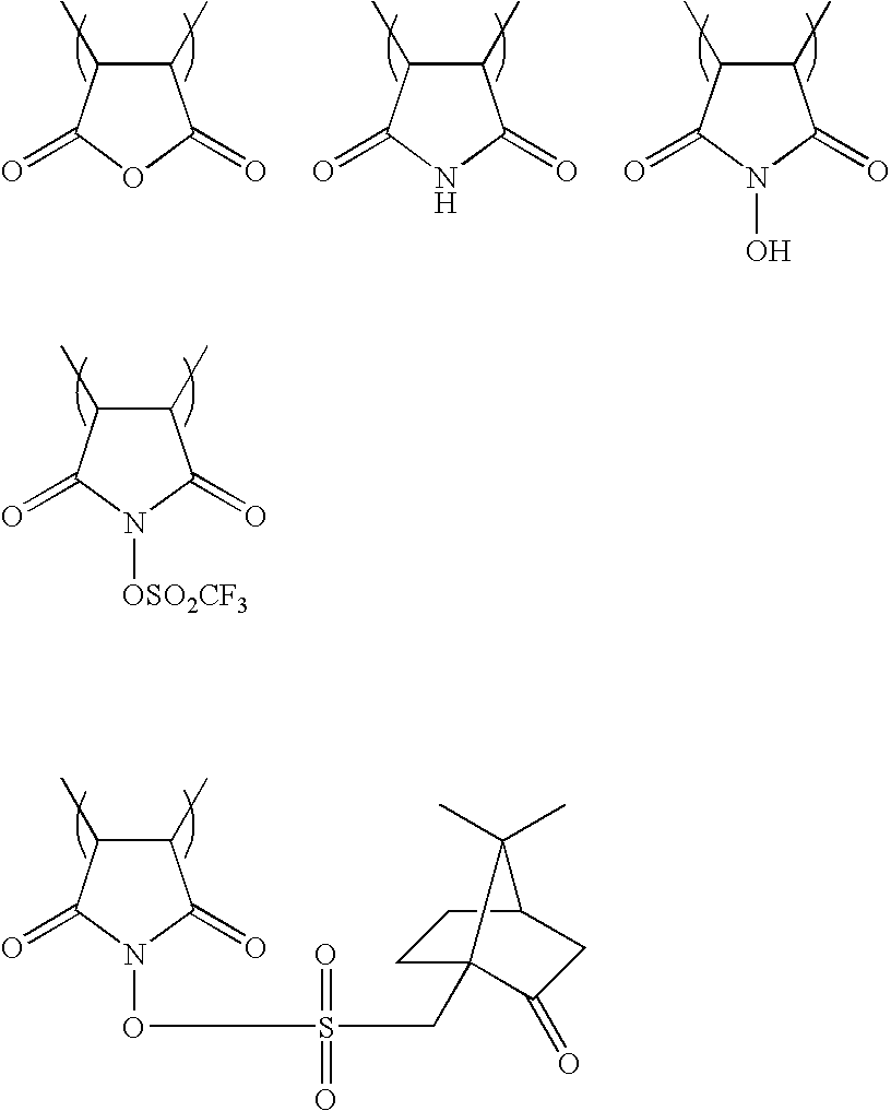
C1(C)C(C)C(=O)N([OSO2CF3])C1=O.C1(C)C(C)C(=O)OC1=O.C1(C)C(C)C(=O)NC1=O.C1(C)C(C)C(=O)N(O)C1=O.C1(C)C(C)C(=O)N(OS(CC23CCC(CC2=O)C3(C)C)(=O)=O)C1=O
